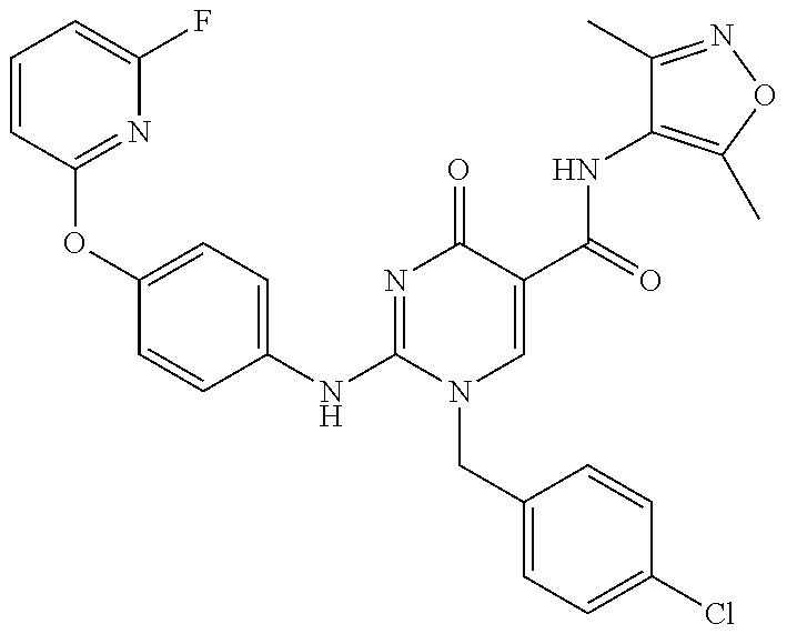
C1=CC(OC2=CC=C(NC3=NC(=O)C(C(NC4=C(C)ON=C4C)=O)=CN3CC3=CC=C(Cl)C=C3)C=C2)=NC(F)=C1
